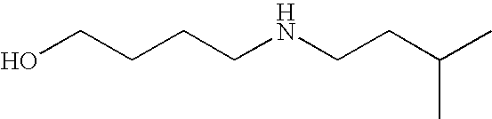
C(CCCNCCC(C)C)O
